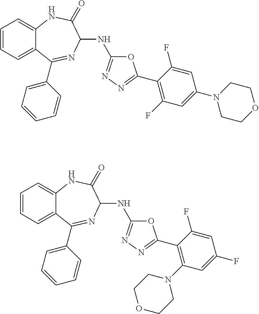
C1=CC=C2C(=C1)NC(=O)C(NC1=NN=C(C3=C(F)C=C(N4CCOCC4)C=C3F)O1)N=C2C1=CC=CC=C1.C1=CC=C2C(=C1)NC(=O)C(NC1=NN=C(C3=C(N4CCOCC4)C=C(F)C=C3F)O1)N=C2C1=CC=CC=C1
